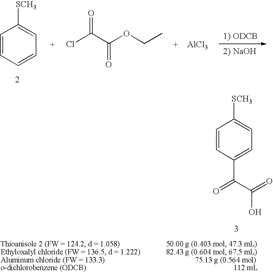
C1=CC=CC=C1[SCH3].ClC(C(OCC)=O)=O.[AlCl3].C1=CC(C(C(=O)O)=O)=CC=C1[SCH3]
